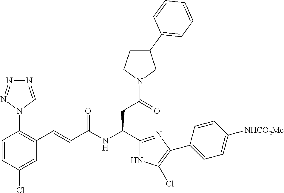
C1=CC(Cl)=CC(C=CC(NC(C2=NC(C3=CC=C([NHCO2Me])C=C3)=C(Cl)N2)CC(N2CC(C3=CC=CC=C3)CC2)=O)=O)=C1N1C=NN=N1
